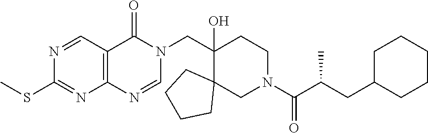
N1=CC2=C(N=C1SC)N=CN(CC1(O)C3(CN(C(C(CC4CCCCC4)C)=O)CC1)CCCC3)C2=O
